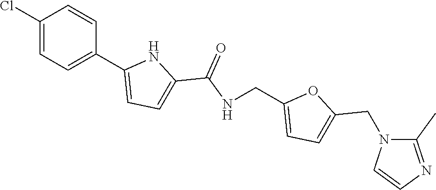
C1(Cl)=CC=C(C2=CC=C(C(NCC3=CC=C(CN4C(C)=NC=C4)O3)=O)N2)C=C1
